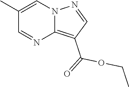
C12=C(C(=O)OCC)C=NN1C=C(C)C=N2
